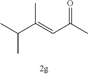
C(C(=CC(C)=O)C)(C)C
